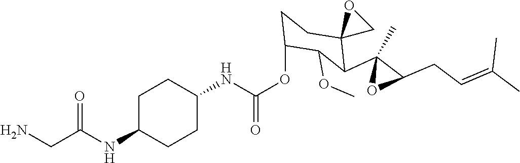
C1(NC(OC2CCC3(C(C4(C)OC4CC=C(C)C)C2OC)CO3)=O)CCC(NC(CN)=O)CC1
